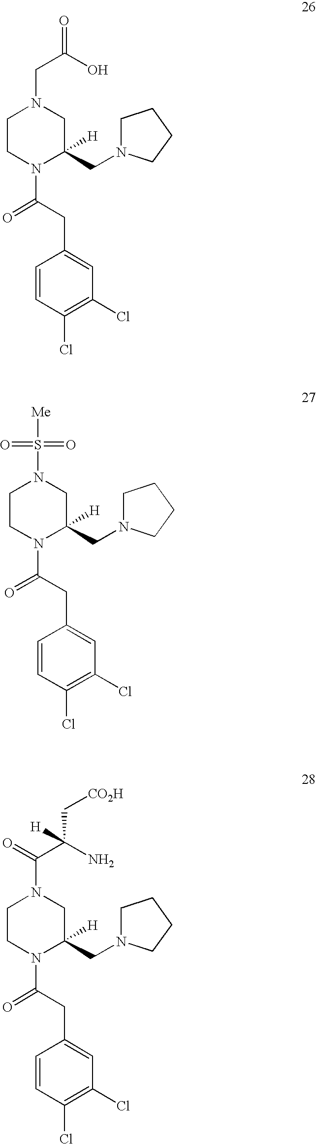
C1CN(C(CC2=CC(Cl)=C(Cl)C=C2)=O)C(CN2CCCC2)([H])CN1CC(=O)O.C1CN(C(CC2=CC(Cl)=C(Cl)C=C2)=O)C(CN2CCCC2)([H])CN1S([Me])(=O)=O.C1CN(C(CC2=CC(Cl)=C(Cl)C=C2)=O)C(CN2CCCC2)([H])CN1C(C(N)(C[CO2H])[H])=O
